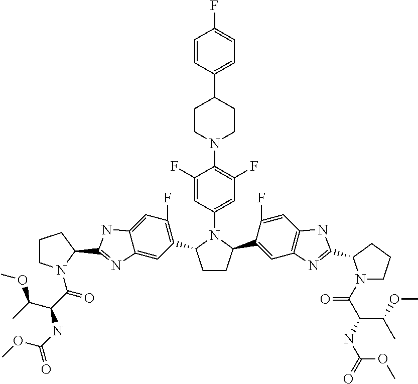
C1=CC(C2CCN(C3=C(F)C=C(N4C(C5=C(F)C=C6C(=C5)N=C(C5CCCN5C(=O)C(C(OC)C)NC(=O)OC)N6)CCC4C4=CC5=C(C=C4F)NC(C4N(C(=O)C(NC(=O)OC)C(C)OC)CCC4)=N5)C=C3F)CC2)=CC=C1F
